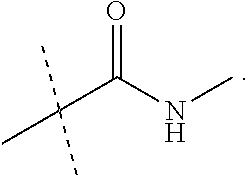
O=C(NC)C(C)(C)C
